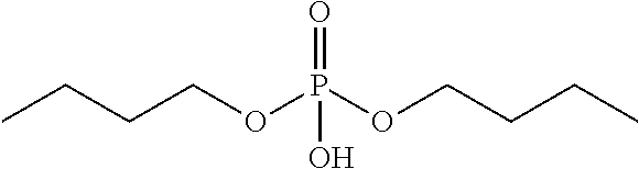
CCCCOP(OCCCC)(=O)O
